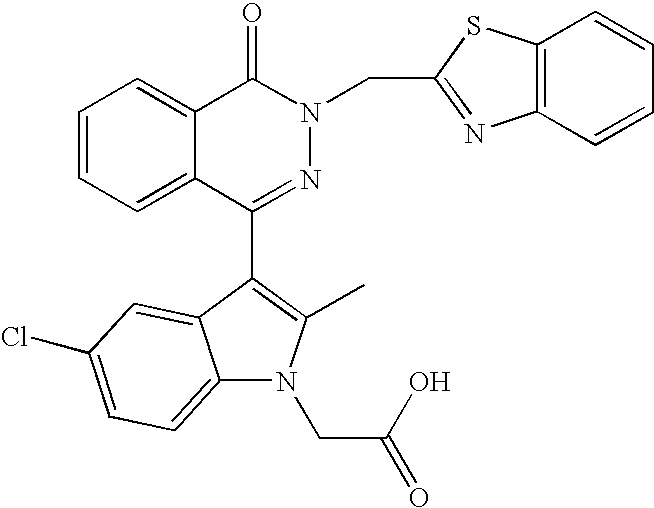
C12=CC=C(Cl)C=C1C(C1=NN(CC3=NC4=C(S3)C=CC=C4)C(=O)C3=CC=CC=C13)=C(C)N2CC(=O)O
